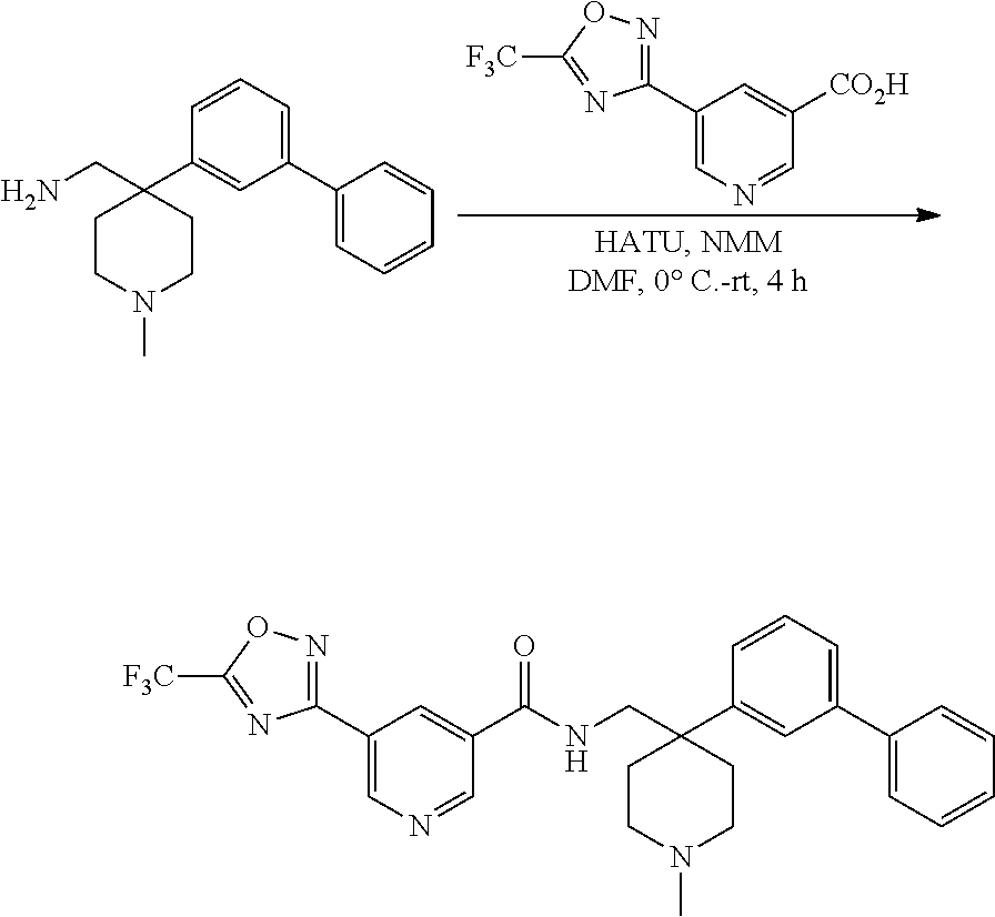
C1(C2=NOC([F3C])=N2)=CN=CC([CO2H])=C1.C1CN(C)CCC1(CN)C1=CC(C2=CC=CC=C2)=CC=C1.C1(C2=NOC([F3C])=N2)=CN=CC(C(NCC2(C3=CC(C4=CC=CC=C4)=CC=C3)CCN(C)CC2)=O)=C1
